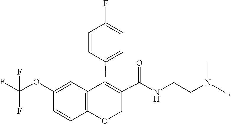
CN(CCNC(C1=C(C2=CC=C(F)C=C2)C2=C(C=CC(OC(F)(F)F)=C2)OC1)=O)C
